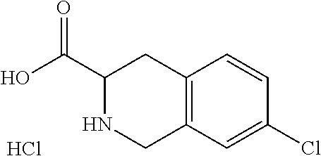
C12=C(C=C(Cl)C=C1)CNC(C(O)=O)C2.Cl
